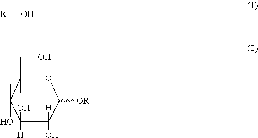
O1C(C)(CO)C([H])(O)C(O)([H])C(O)([H])C1[OR].[R]O
